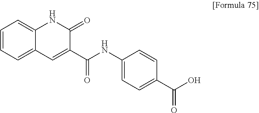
C1=CC=C2C(=C1)NC(=O)C(C(NC1=CC=C(C(O)=O)C=C1)=O)=C2
